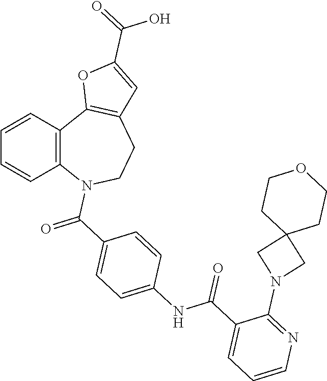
C1=CC2=C(C=C1)N(C(C1=CC=C(NC(C3=CC=CN=C3N3CC4(C3)CCOCC4)=O)C=C1)=O)CCC1=C2OC(C(=O)O)=C1
